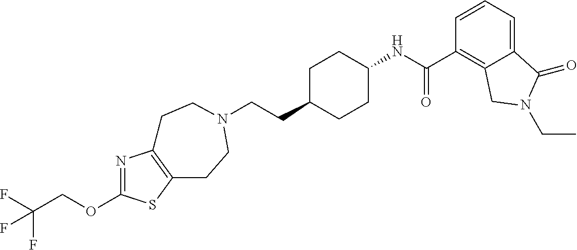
C(CC1CCC(NC(C2=C3C(=CC=C2)C(=O)N(CC)C3)=O)CC1)N1CCC2=C(N=C(OCC(F)(F)F)S2)CC1
